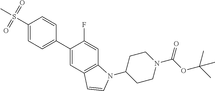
C1=C(C2=CC=C(S(C)(=O)=O)C=C2)C(F)=CC2=C1C=CN2C1CCN(C(=O)OC(C)(C)C)CC1
